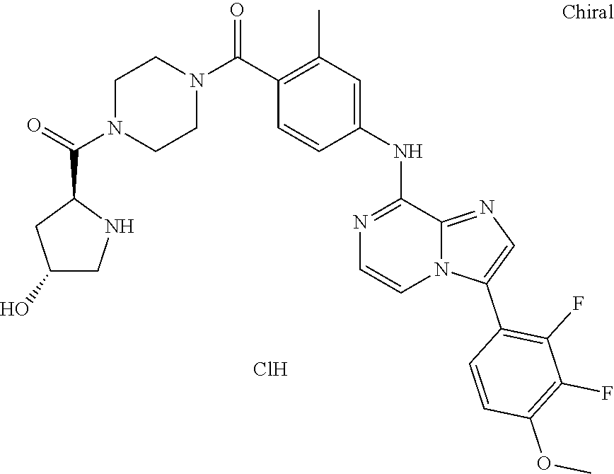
C1(NC2=CC(C)=C(C(N3CCN(C(C4CC(O)CN4)=O)CC3)=O)C=C2)=NC=CN2C1=NC=C2C1=C(F)C(F)=C(OC)C=C1.Cl
